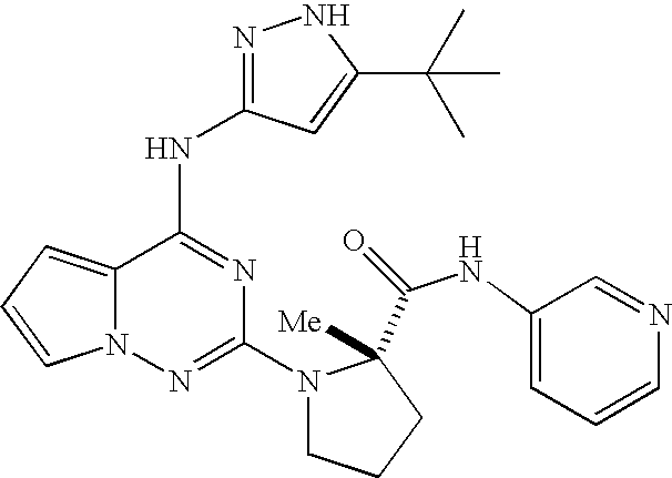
N1N=C(NC2=NC(N3CCCC3(C(=O)NC3=CC=CN=C3)[Me])=NN3C2=CC=C3)C=C1C(C)(C)C
